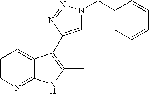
C1=CN=C2C(=C1)C(C1=CN(CC3=CC=CC=C3)N=N1)=C(C)N2
